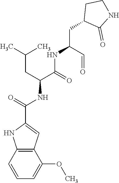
C12=C(C=CC=C1OC)NC(C(=O)NC(C(=O)NC(CC1C(=O)NCC1)C=O)CC(C)C)=C2
